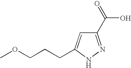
C1(C(=O)O)=NNC(CCCOC)=C1
